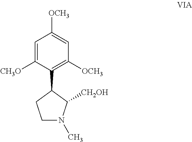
C1=C([CH3O])C(C2CCN(C)C2[CH2OH])=C([OCH3])C=C1[OCH3]
